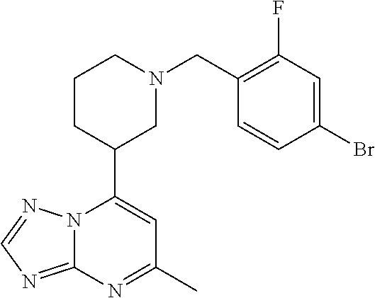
N12C(=NC=N1)N=C(C)C=C2C1CN(CC2=C(F)C=C(Br)C=C2)CCC1
